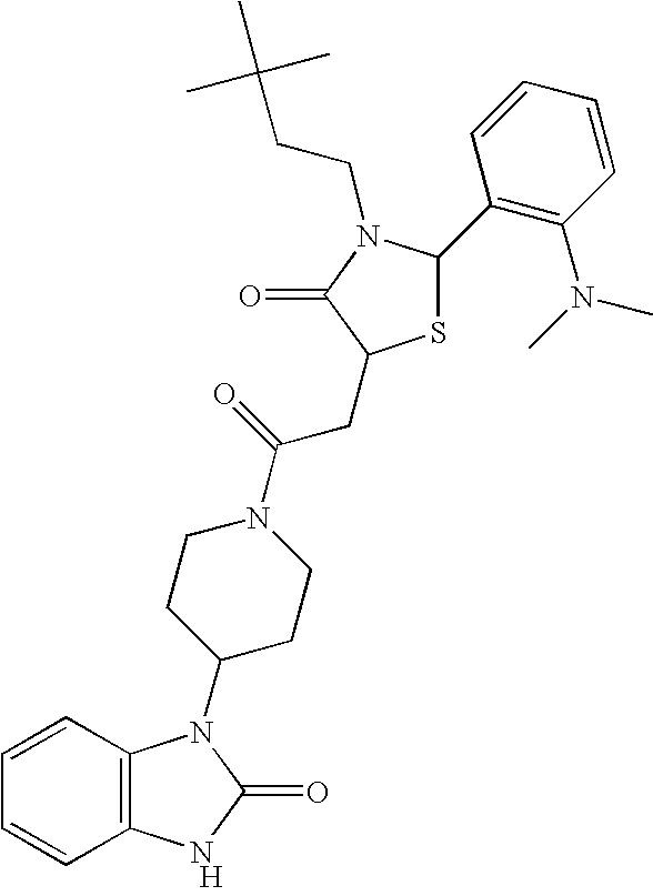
[H].C12=C(C=CC=C1)N(C1CCN(C(=O)CC3SC(C4=C(N(C)C)C=CC=C4)N(CCC(C)(C)C)C3=O)CC1)C(=O)N2
